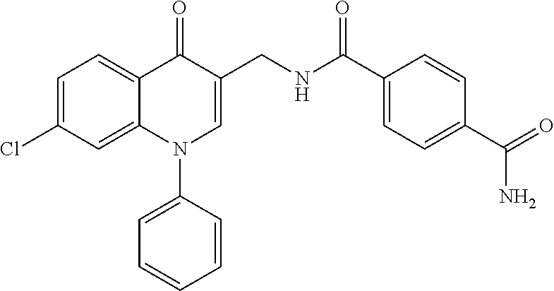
C1=C(Cl)C=C2C(=C1)C(=O)C(CNC(C1=CC=C(C(=O)N)C=C1)=O)=CN2C1=CC=CC=C1
